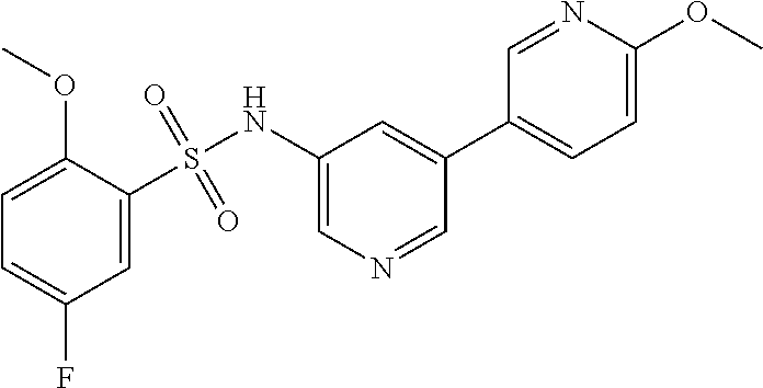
C1=C(F)C=C(S(NC2=CN=CC(C3=CC=C(OC)N=C3)=C2)(=O)=O)C(OC)=C1
